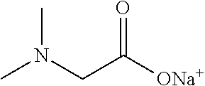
CN(CC([ONa+])=O)C
